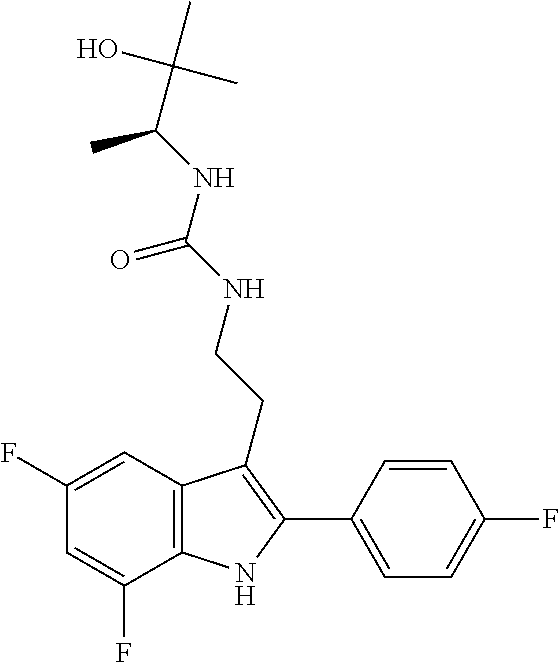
C1=C(F)C2=C(C=C1F)C(CCNC(NC(C(C)(C)O)C)=O)=C(C1=CC=C(F)C=C1)N2
